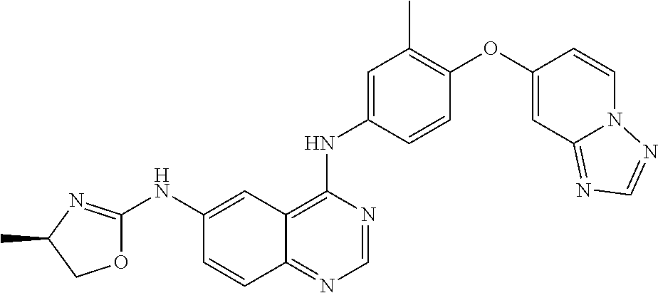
C12=NC=NC(NC3=CC(C)=C(OC4=CC5=NC=NN5C=C4)C=C3)=C1C=C(NC1=NC(C)CO1)C=C2
